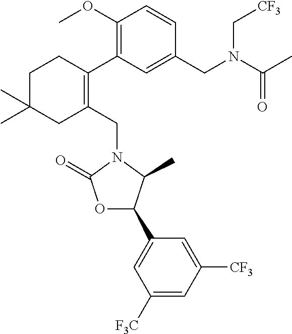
C1(CN2C(=O)OC(C3=CC([F3C])=CC([CF3])=C3)C2C)=C(C2=C(OC)C=CC(CN(C(C)=O)C[CF3])=C2)CCC(C)(C)C1
